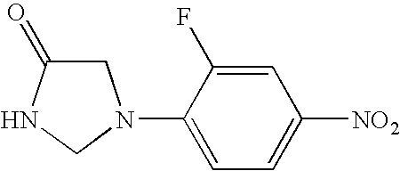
C1C(=O)NCN1C1=CC=C([NO2])C=C1F
